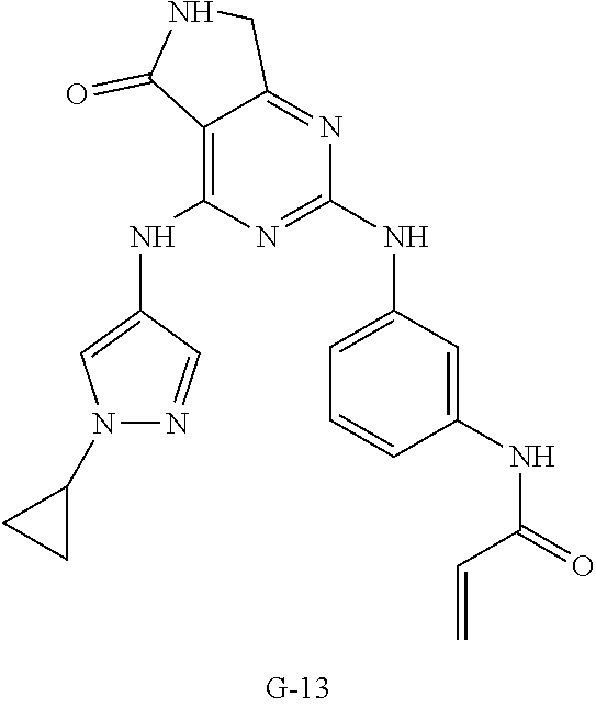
N1(C2CC2)N=CC(NC2=C3C(=NC(NC4=CC=CC(NC(C=C)=O)=C4)=N2)CNC3=O)=C1
